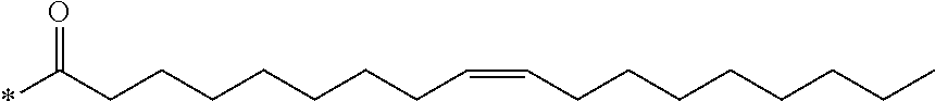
*C(CCCCCCCC=CCCCCCCCC)=O
